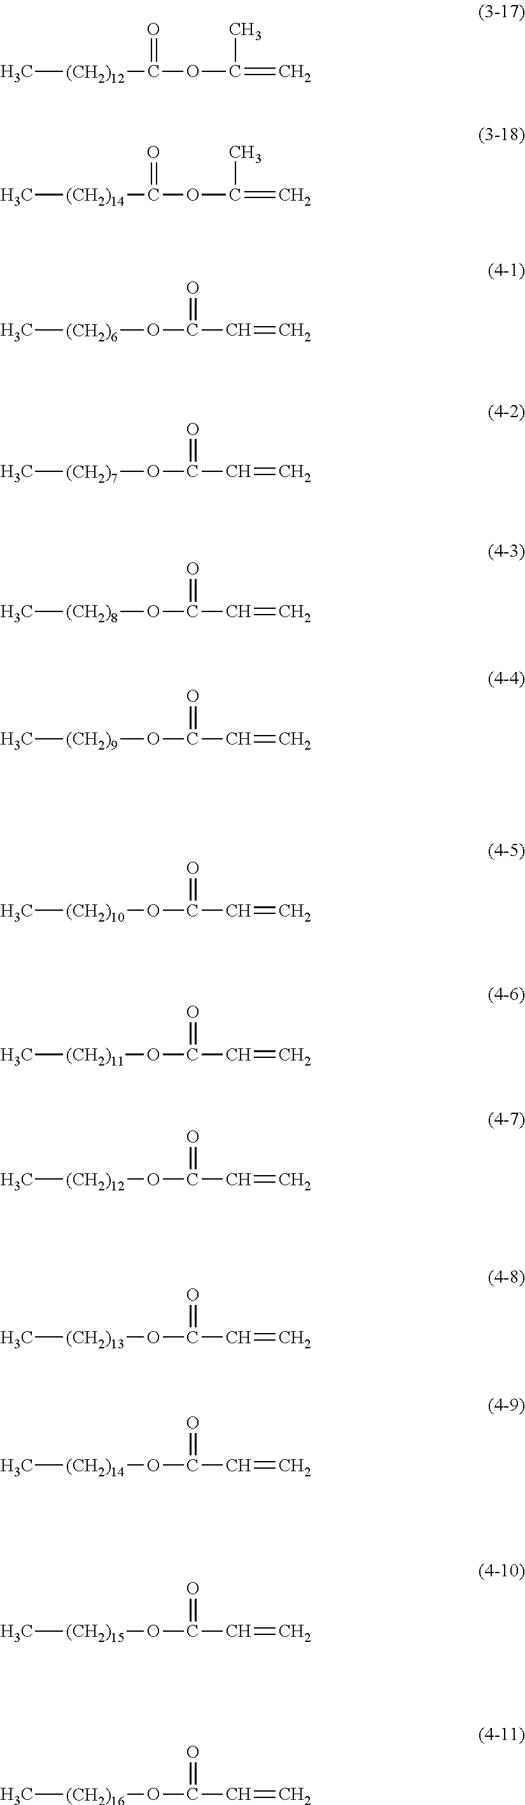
C[(CH2)12]C(=O)OC(=C)C.C[(CH2)14]C(=O)OC(=C)C.C[(CH2)6]OC(C=C)=O.C[(CH2)7]OC(C=C)=O.C[(CH2)8]OC(C=C)=O.C[(CH2)9]OC(C=C)=O.C[(CH2)10]OC(C=C)=O.C[(CH2)11]OC(C=C)=O.C[(CH2)12]OC(C=C)=O.C[(CH2)13]OC(C=C)=O.C[(CH2)14]OC(C=C)=O.C[(CH2)15]OC(C=C)=O.C[(CH2)16]OC(C=C)=O
